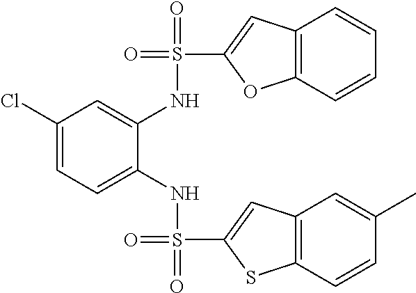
C1(Cl)=CC=C(NS(=O)(C2=CC3=C(S2)C=CC(C)=C3)=O)C(NS(=O)(C2=CC3=C(O2)C=CC=C3)=O)=C1
